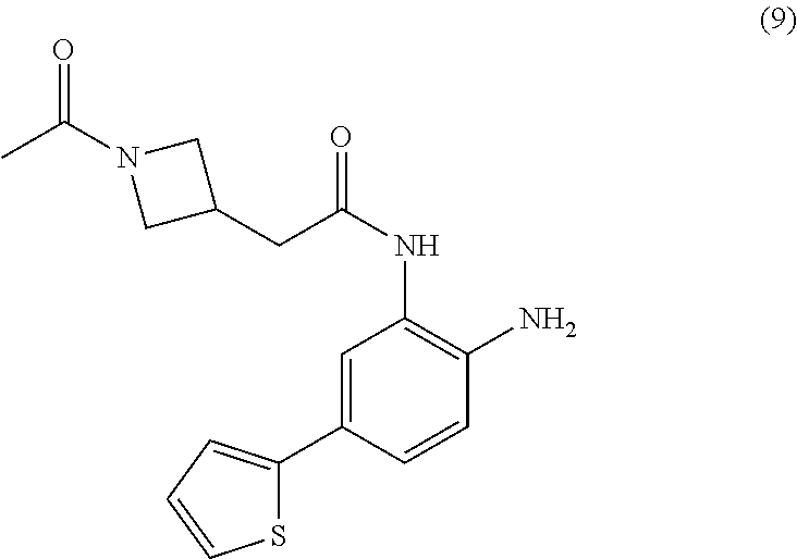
C(C(NC1=C(N)C=CC(C2=CC=CS2)=C1)=O)C1CN(C(C)=O)C1
